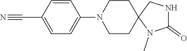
C1(C#N)=CC=C(N2CCC3(CC2)N(C)C(=O)NC3)C=C1
